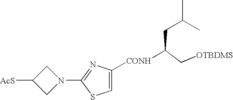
C1N(C2=NC([CONH]C(CC(C)C)C[OTBDMS])=CS2)CC1[AcS]
